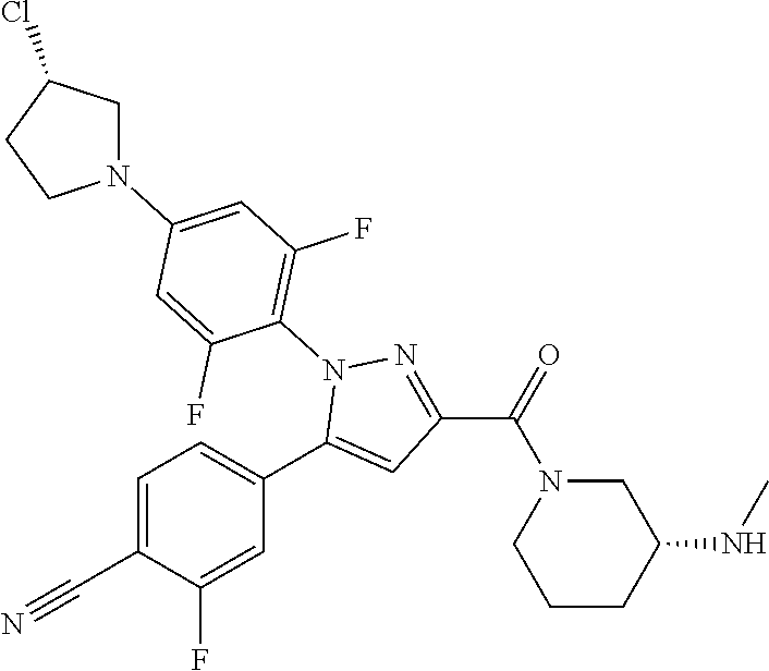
C1=C(C#N)C(F)=CC(C2=CC(C(=O)N3CCCC(NC)C3)=NN2C2=C(F)C=C(N3CC(Cl)CC3)C=C2F)=C1
